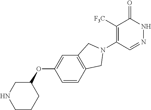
C1([F3C])=C(N2CC3=C(C=C(OC4CNCCC4)C=C3)C2)C=NNC1=O
